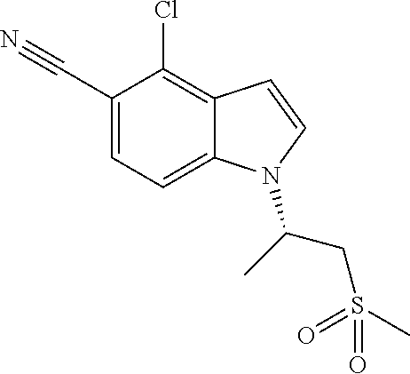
C12=C(Cl)C(C#N)=CC=C1N(C(CS(C)(=O)=O)C)C=C2
